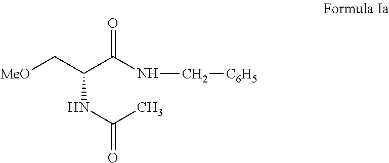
[MeO]CC(C(NC[C6H5])=O)NC(C)=O
